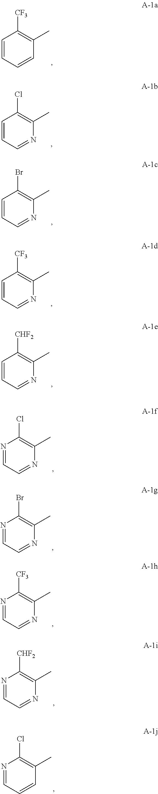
C1=CC=CC(C)=C1[CF3].C1=CC=NC(C)=C1Cl.C1=CC=NC(C)=C1Br.C1=CC=NC(C)=C1[CF3].C1=CC=NC(C)=C1[CHF2].N1=CC=NC(C)=C1Cl.N1=CC=NC(C)=C1Br.N1=CC=NC(C)=C1[CF3].N1=CC=NC(C)=C1[CHF2].N1=CC=CC(C)=C1Cl
